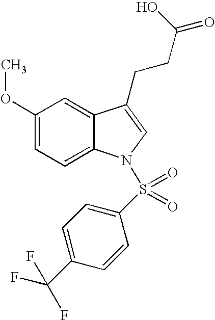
C12=CC(OC)=CC=C1N(S(C1=CC=C(C(F)(F)F)C=C1)(=O)=O)C=C2CCC(O)=O
